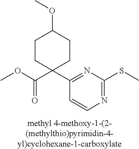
N1=C(SC)N=C(C2(C(OC)=O)CCC(OC)CC2)C=C1
